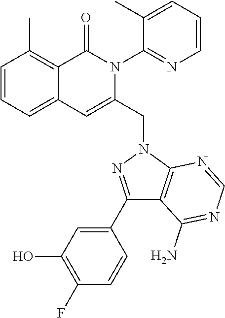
C1=CC=C2C(=C1C)C(=O)N(C1=NC=CC=C1C)C(CN1C3=C(C(N)=NC=N3)C(C3=CC(O)=C(F)C=C3)=N1)=C2
